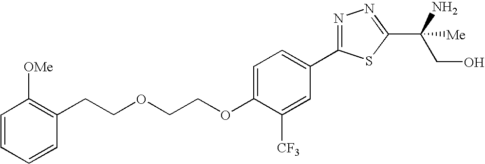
C1=CC=CC(CCOCCOC2=CC=C(C3=NN=C(C(CO)(N)[Me])S3)C=C2[CF3])=C1[OMe]
